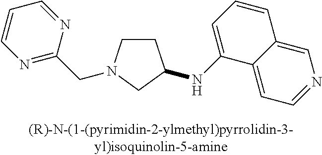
C1CN(CC2=NC=CC=N2)CC1NC1=CC=CC2=CN=CC=C12
